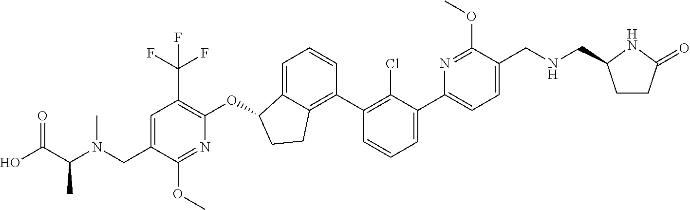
O(C1C2=CC=CC(C3=C(Cl)C(C4=CC=C(CNCC5CCC(=O)N5)C(OC)=N4)=CC=C3)=C2CC1)C1=C(C(F)(F)F)C=C(CN(C(C(O)=O)C)C)C(OC)=N1
